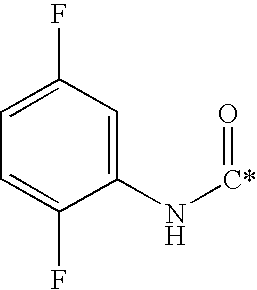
C1=C(F)C=C(N[C*]=O)C(F)=C1
